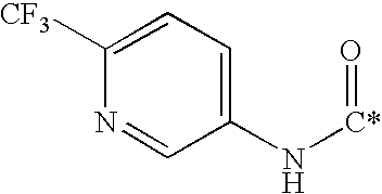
C1([CF3])=CC=C(N[C*]=O)C=N1
